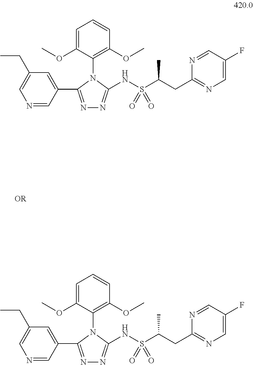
N1=C(C2=CC(CC)=CN=C2)N(C2=C(OC)C=CC=C2OC)C(NS(C(CC2=NC=C(F)C=N2)C)(=O)=O)=N1.N1=C(C2=CC(CC)=CN=C2)N(C2=C(OC)C=CC=C2OC)C(NS(C(CC2=NC=C(F)C=N2)C)(=O)=O)=N1
